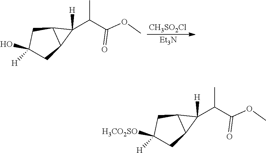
[CH3SO2Cl].[Et3N].C1(O)([H])CC2C(C1)C2(C(C(OC)=O)C)[H].C1([H3CO2SO])([H])CC2C(C1)C2(C(C(OC)=O)C)[H]
